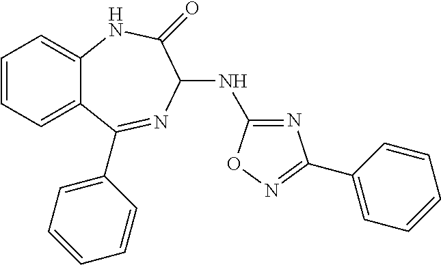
C1=CC=C2C(=C1)NC(=O)C(NC1=NC(C3=CC=CC=C3)=NO1)N=C2C1=CC=CC=C1
